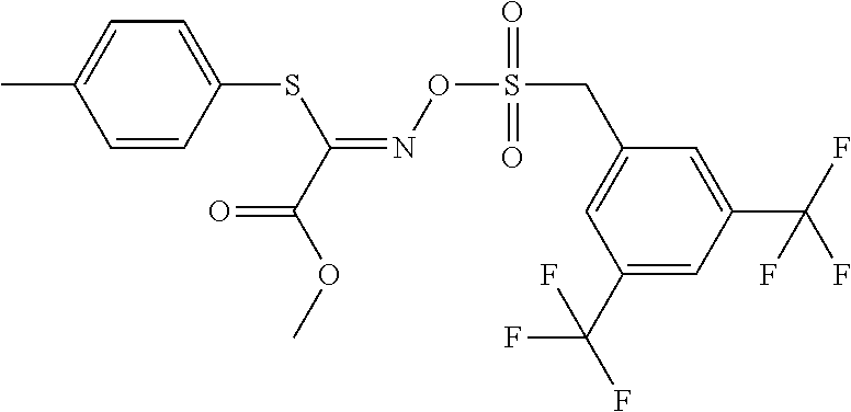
C1=CC(SC(=NOS(CC2=CC(C(F)(F)F)=CC(C(F)(F)F)=C2)(=O)=O)C(OC)=O)=CC=C1C
